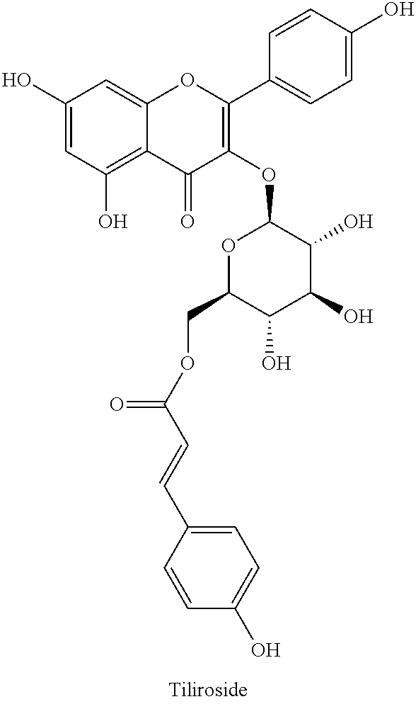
C1(O)=CC(O)=C2C(=C1)OC(C1=CC=C(O)C=C1)=C(OC1OC(COC(C=CC3=CC=C(O)C=C3)=O)C(O)C(O)C1O)C2=O
